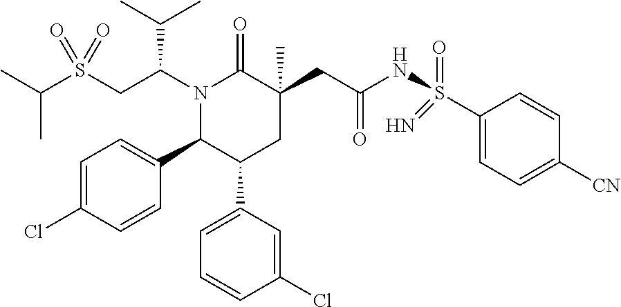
S(CC(N1C(=O)C(CC(=O)NS(C2=CC=C([CN])C=C2)(=O)=N)(C)CC(C2=CC=CC(Cl)=C2)C1C1=CC=C(Cl)C=C1)C(C)C)(=O)(=O)C(C)C
